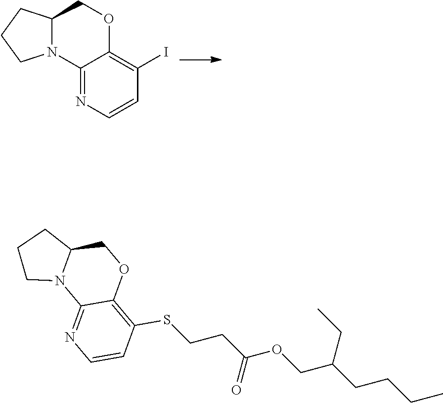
C12=NC=CC(I)=C1OCC1N2CCC1.C12=NC=CC(SCCC(OCC(CCCC)CC)=O)=C1OCC1N2CCC1
